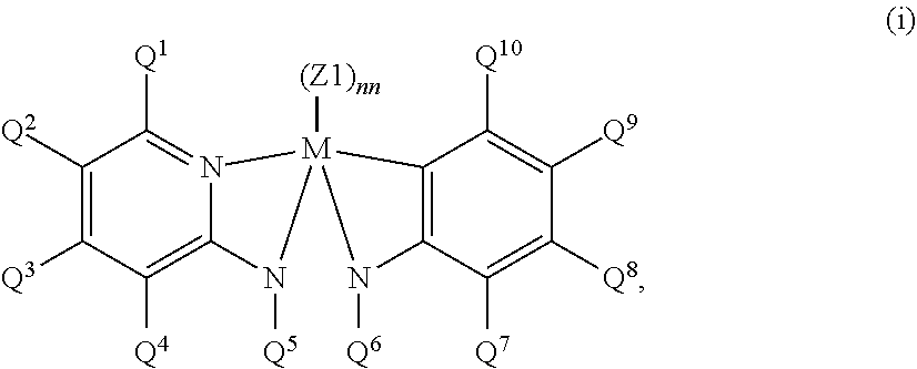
C1([Q2])=C([Q3])C([Q4])=C2N(=C1[Q1])[M]1([(Z1)nn])(C3=C(C([Q7])=C([Q8])C([Q9])=C3[Q10])N1[Q6])N2[Q5]
